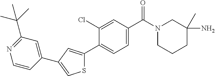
C1(N)(C)CN(C(C2=CC=C(C3=CC(C4=CC(C(C)(C)C)=NC=C4)=CS3)C(Cl)=C2)=O)CCC1
